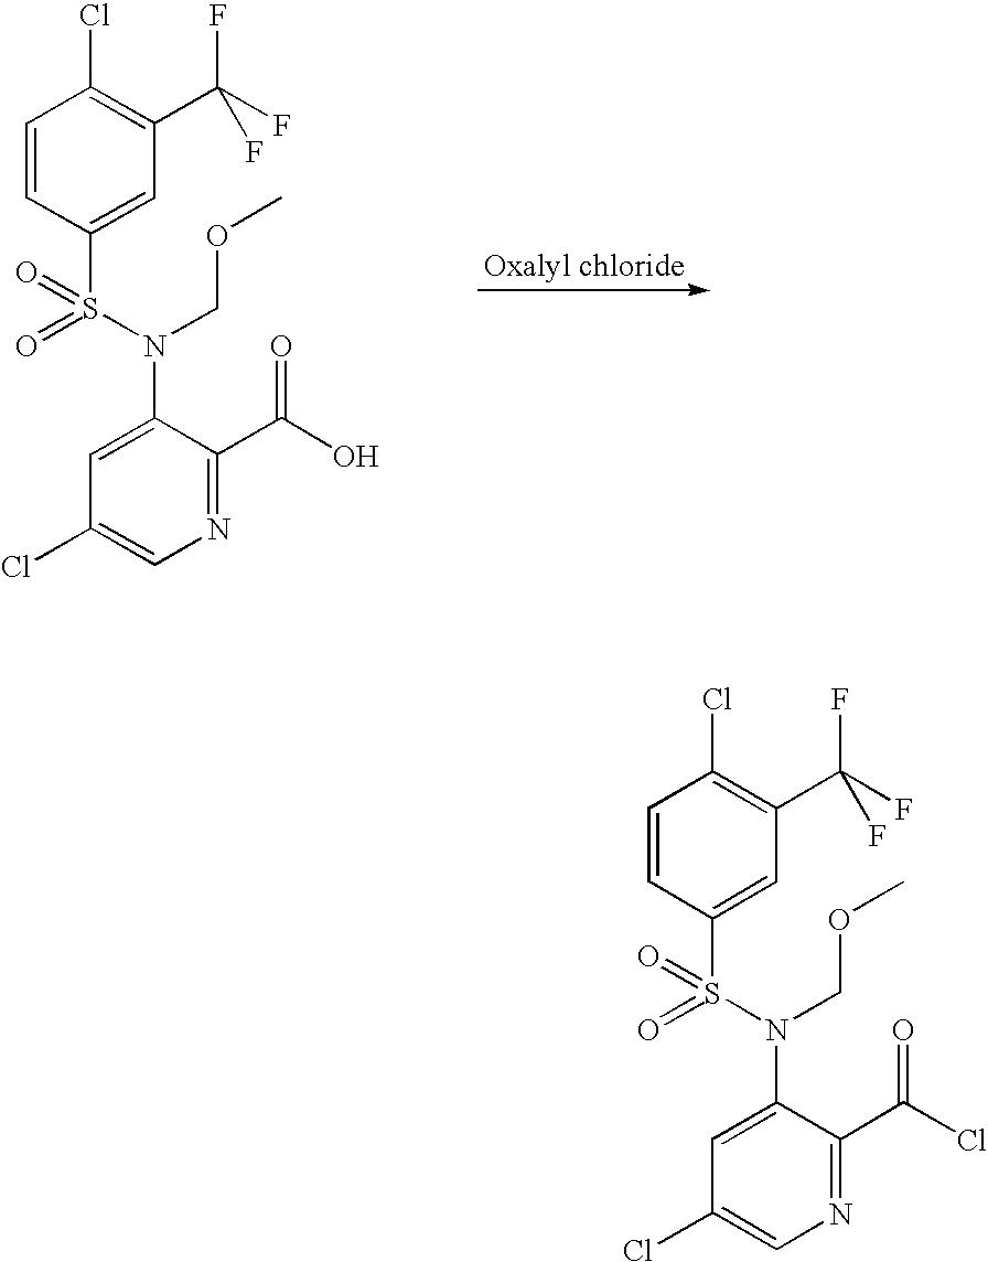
C1=CC(S(N(C2=CC(Cl)=CN=C2C(Cl)=O)COC)(=O)=O)=CC(C(F)(F)F)=C1Cl.C1=CC(S(N(C2=CC(Cl)=CN=C2C(O)=O)COC)(=O)=O)=CC(C(F)(F)F)=C1Cl.[Oxalyl chloride]
